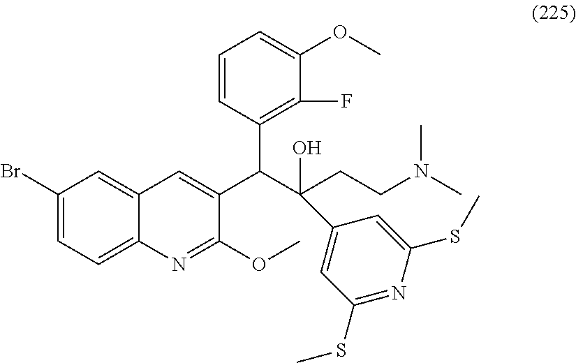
C1(Br)=CC=C2C(=C1)C=C(C(C(CCN(C)C)(O)C1=CC(SC)=NC(SC)=C1)C1=C(F)C(OC)=CC=C1)C(OC)=N2
